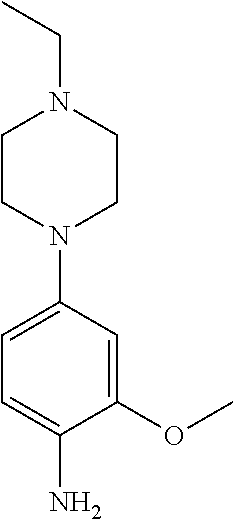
C1CN(C2=CC=C(N)C(OC)=C2)CCN1CC
